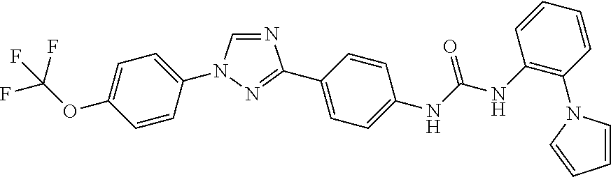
N1=CN(C2=CC=C(OC(F)(F)F)C=C2)N=C1C1=CC=C(NC(NC2=C(N3C=CC=C3)C=CC=C2)=O)C=C1
